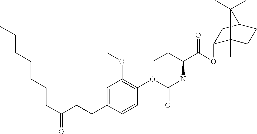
C(CCC1=CC(OC)=C(OC(NC(C(=O)OC2C3(C)CCC(C2)C3(C)C)C(C)C)=O)C=C1)(CCCCCCC)=O
